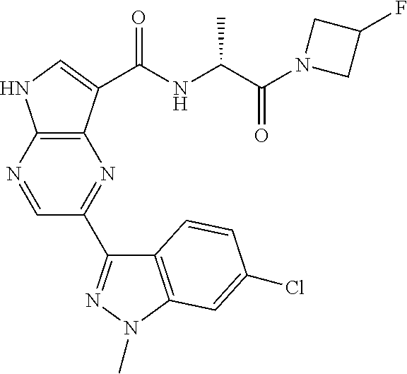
C12=C(N=CC(C3=NN(C)C4=C3C=CC(Cl)=C4)=N1)NC=C2C(NC(C(N1CC(F)C1)=O)C)=O
